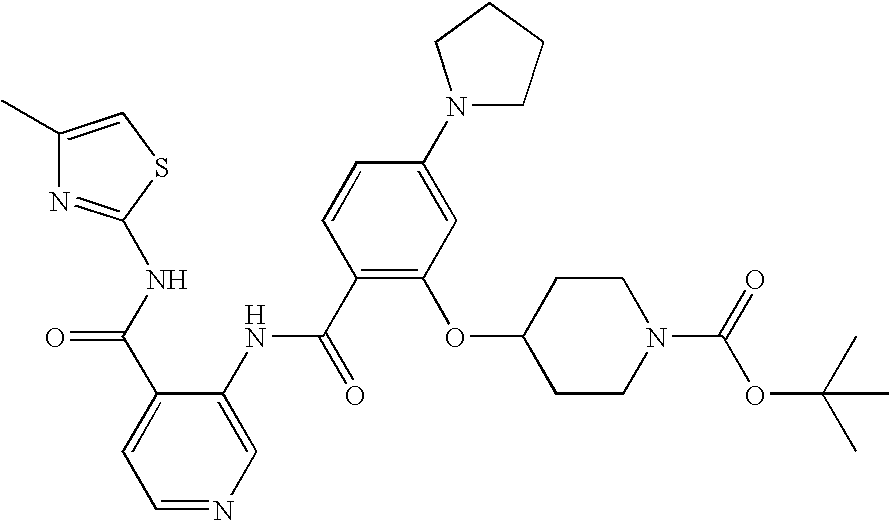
N(C(C1=CC=NC=C1NC(C1=C(OC2CCN(C(OC(C)(C)C)=O)CC2)C=C(N2CCCC2)C=C1)=O)=O)C1=NC(C)=CS1
